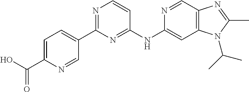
C1(NC2=CC3=C(C=N2)N=C(C)N3C(C)C)=NC(C2=CC=C(C(=O)O)N=C2)=NC=C1
